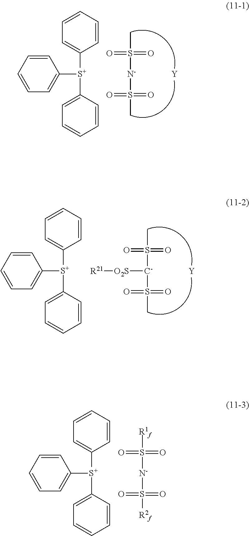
O=S(=O)([N-]S(=O)(=O)C)C.[Y].C1=CC=C([S+](C2=CC=CC=C2)C2=CC=CC=C2)C=C1.O=S(=O)([C-](S(=O)(=O)C)[O2S][R21])C.[Y].C1=CC=C([S+](C2=CC=CC=C2)C2=CC=CC=C2)C=C1.O=S(=O)([N-]S(=O)(=O)[R2f])[R1f].C1=CC=C([S+](C2=CC=CC=C2)C2=CC=CC=C2)C=C1
